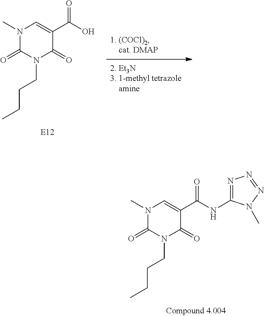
N1(C)C(=O)N(CCCC)C(=O)C(C(NC2=NN=NN2C)=O)=C1.N1(C)C(=O)N(CCCC)C(=O)C(C(O)=O)=C1
